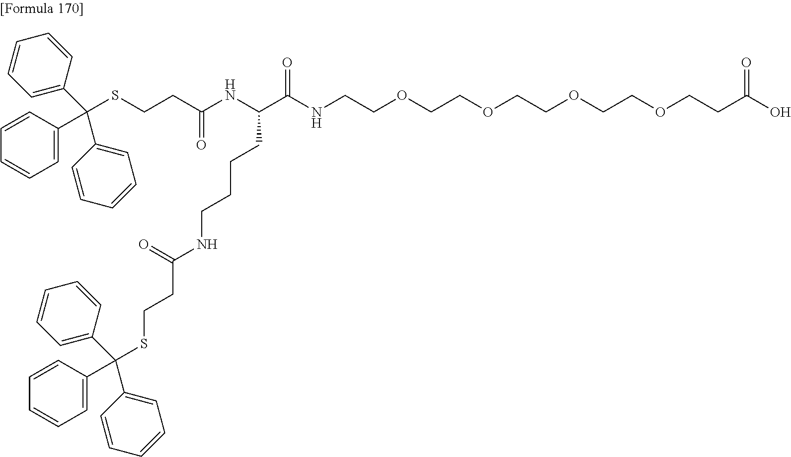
C(C(NC(C(NCCOCCOCCOCCOCCC(O)=O)=O)CCCCNC(CCSC(C1=CC=CC=C1)(C1=CC=CC=C1)C1=CC=CC=C1)=O)=O)CSC(C1=CC=CC=C1)(C1=CC=CC=C1)C1=CC=CC=C1
